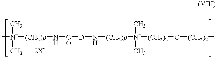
C[N+]([(CH2)p]N[CO][D]N[(CH2)p][N+]([(CH2)2]O[(CH2)2]C)(C)C)(C)C.[2X-]
